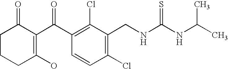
C1(Cl)=C(CNC(NC(C)C)=S)C(Cl)=C(C(C2=C(O)CCCC2=O)=O)C=C1
